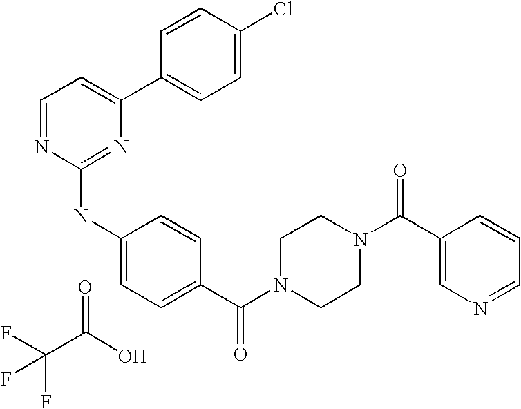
C1=NC(NC2=CC=C(C(N3CCN(C(C4=CN=CC=C4)=O)CC3)=O)C=C2)=NC(C2=CC=C(Cl)C=C2)=C1.O=C(O)C(F)(F)F
